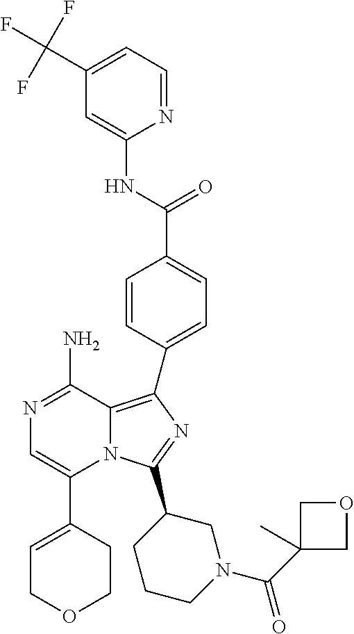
C1(C2=CN=C(N)C3=C(C4=CC=C(C(NC5=CC(C(F)(F)F)=CC=N5)=O)C=C4)N=C(C4CCCN(C(C5(C)COC5)=O)C4)N23)=CCOCC1
